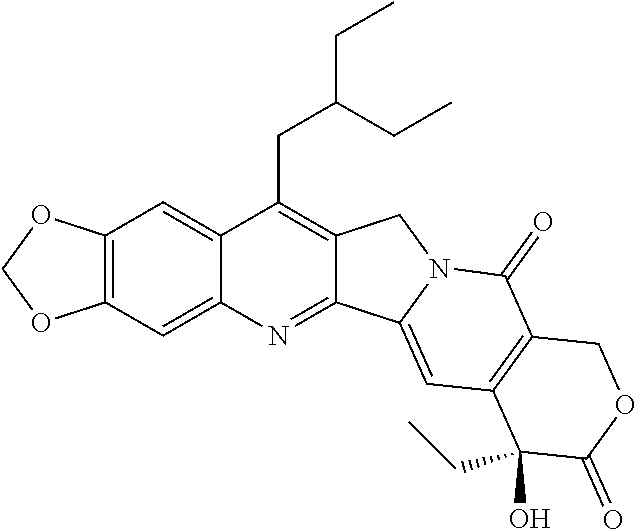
O1COC2=C1C=C1C(CC(CC)CC)=C3C(=NC1=C2)C1=CC2=C(C(=O)N1C3)COC(=O)C2(CC)O
